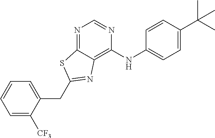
C1=C([CF3])C(CC2=NC3=C(NC4=CC=C(C(C)(C)C)C=C4)N=CN=C3S2)=CC=C1
